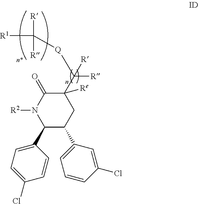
C1(C([R])([R])[Q]C([R1])([R])[R])([Re])C(=O)N([R2])C(C2=CC=C(Cl)C=C2)C(C2=CC=CC(Cl)=C2)C1
